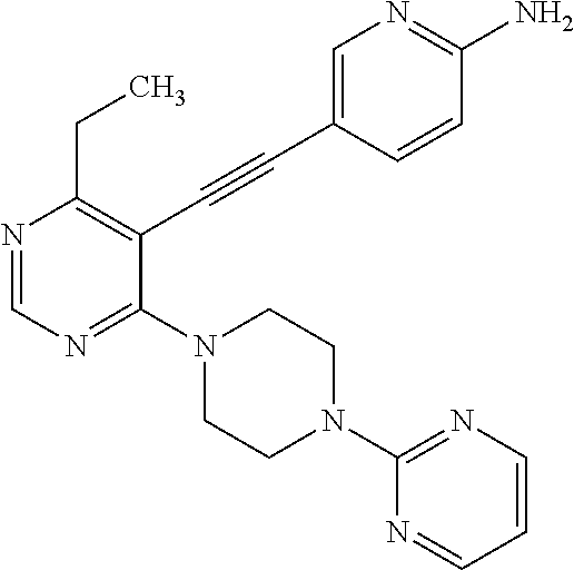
N1=CN=C(N2CCN(C3=NC=CC=N3)CC2)C(C#CC2=CN=C(N)C=C2)=C1CC
